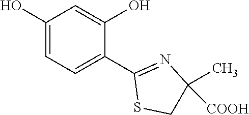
C1(O)=CC=C(C2=NC(C)([COOH])CS2)C(O)=C1
